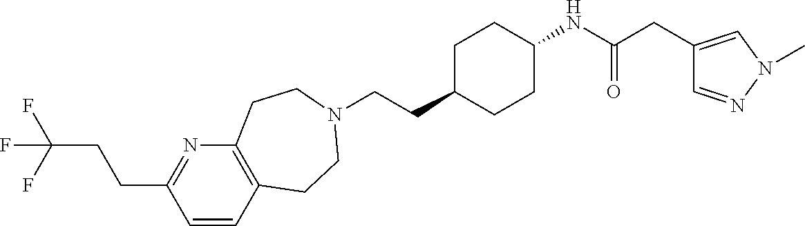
C1=CC2=C(N=C1CCC(F)(F)F)CCN(CCC1CCC(NC(CC3=CN(C)N=C3)=O)CC1)CC2
